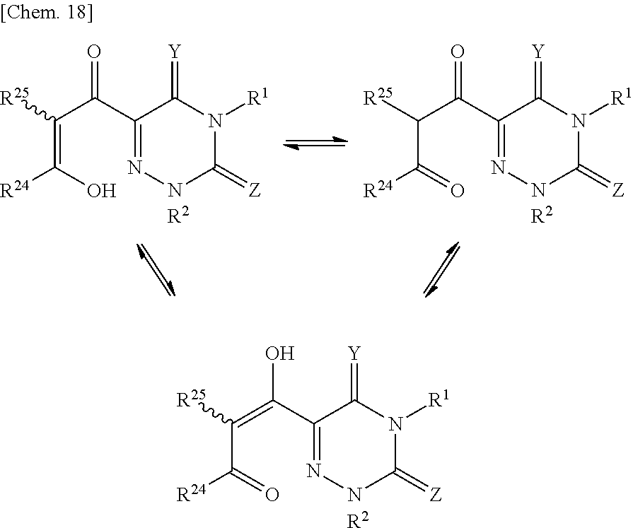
C1(C(=O)C(=C([R24])O)[R25])=NNC(=[Z])N([R1])C1=[Y].C1(C(=O)C(C([R24])=O)[R25])=NNC(=[Z])N([R1])C1=[Y].[R2].[R2].C1(C(O)=C(C([R24])=O)[R25])=NNC(=[Z])N([R1])C1=[Y].[R2]
